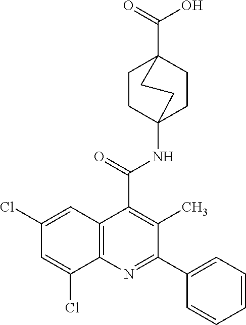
C1(Cl)=CC2=C(C(Cl)=C1)N=C(C1=CC=CC=C1)C(C)=C2C(=O)NC12CCC(C(=O)O)(CC1)CC2
